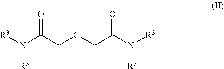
[R3]N(C(COCC(N([R3])[R3])=O)=O)[R3]
